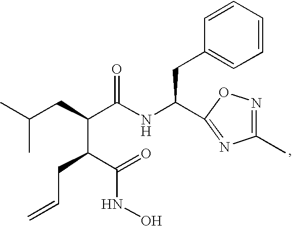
C(NC(C(CC(C)C)C(C(=O)NO)CC=C)=O)(CC1=CC=CC=C1)C1=NC(C)=NO1
